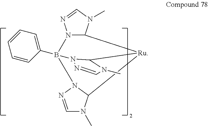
C1=CC(B23N4C(N(C)C=N4)[Ru](C4N(C)C=NN24)C2N(C)C=NN32)=CC=C1
